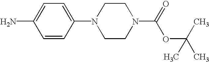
NC1=CC=C(N2CCN(C(OC(C)(C)C)=O)CC2)C=C1
